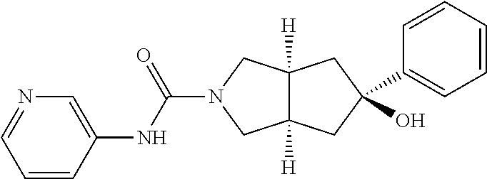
C1=CC(NC(=O)N2CC3([H])C([H])(C2)CC(C2=CC=CC=C2)(O)C3)=CN=C1
